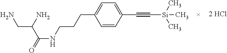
C1=CC(C#C[Si](C)(C)C)=CC=C1CCCNC(C(CN)N)=O
